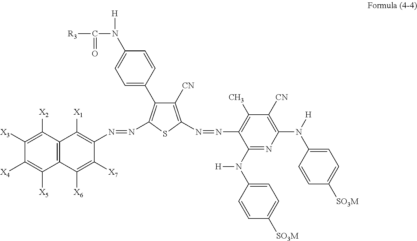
C1([X4])=C([X5])C2=C(C([X2])=C1[X3])C([X1])=C(N=NC1=C(C3=CC=C(N([H])C([R3])=O)C=C3)C([CN])=C(N=NC3=C(C)C([CN])=C(N([H])C4=CC=C([SO3M])C=C4)N=C3N([H])C3=CC=C([SO3M])C=C3)S1)C([X7])=C2[X6]
